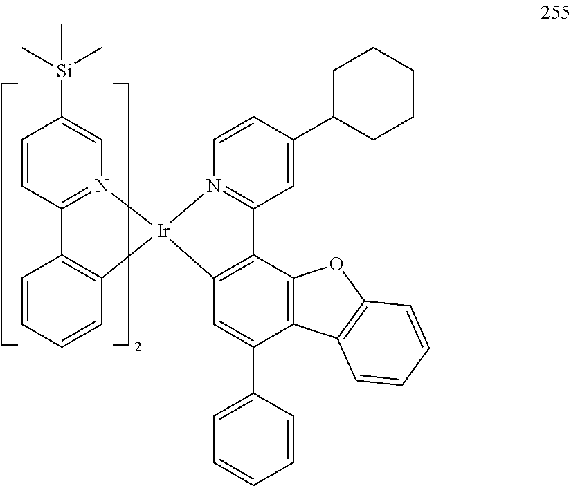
C1=CC2=N(C=C1[Si](C)(C)C)[Ir]1(C3=C2C=CC=C3)N2=C(C=C(C3CCCCC3)C=C2)C2=C1C=C(C1=CC=CC=C1)C1=C2OC2=C1C=CC=C2
